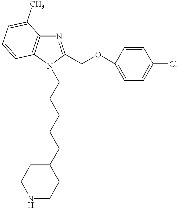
N1=C(COC2=CC=C(Cl)C=C2)N(CCCCCC2CCNCC2)C2=C1C(C)=CC=C2
